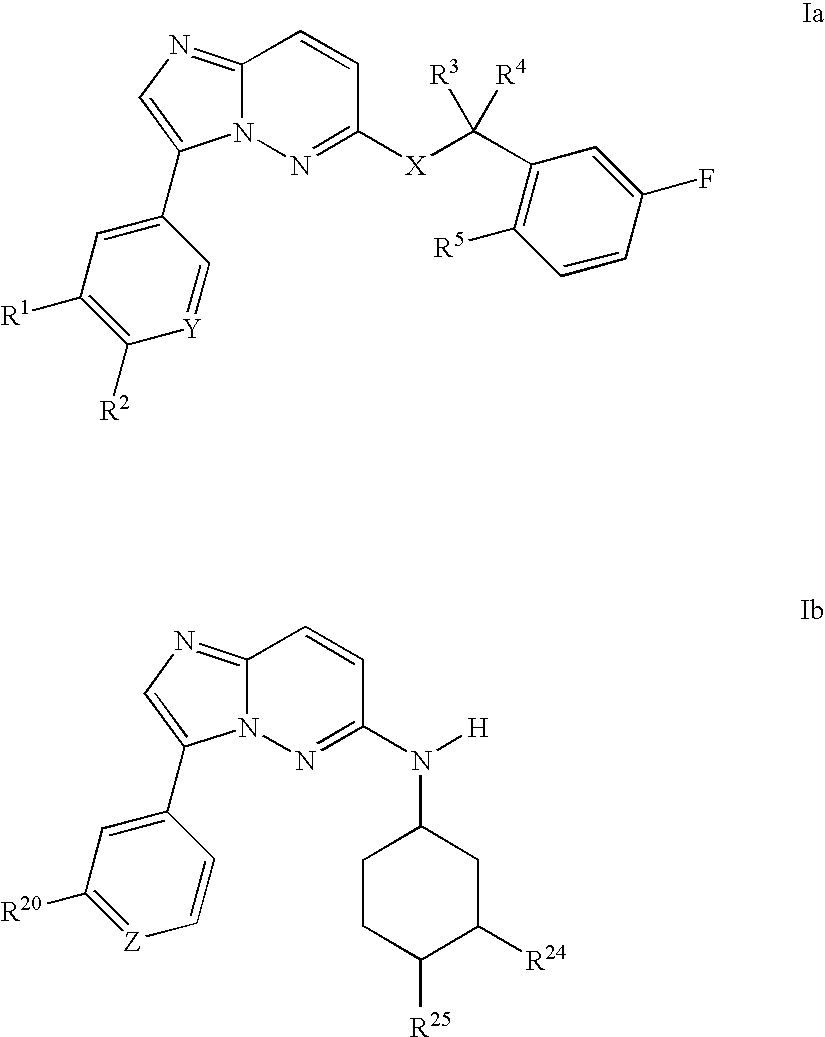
C12=NC=C(C3=CC([R1])=C([R2])[Y]=C3)N1N=C([X]C([R3])([R4])C1=C([R5])C=CC(F)=C1)C=C2.C12=NC=C(C3=CC([R20])=[Z]C=C3)N1N=C(N([H])C1CCC([R25])C([R24])C1)C=C2
